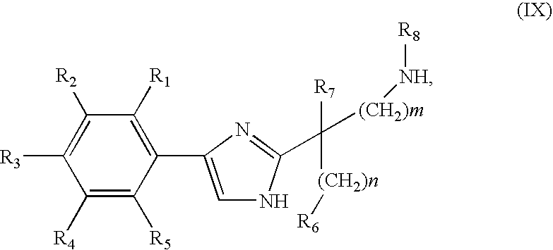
C1([R2])=C([R3])C([R4])=C([R5])C(C2=CNC(C([R7])([(CH2)n][R6])[(CH2)m][NH][R8])=N2)=C1[R1]
